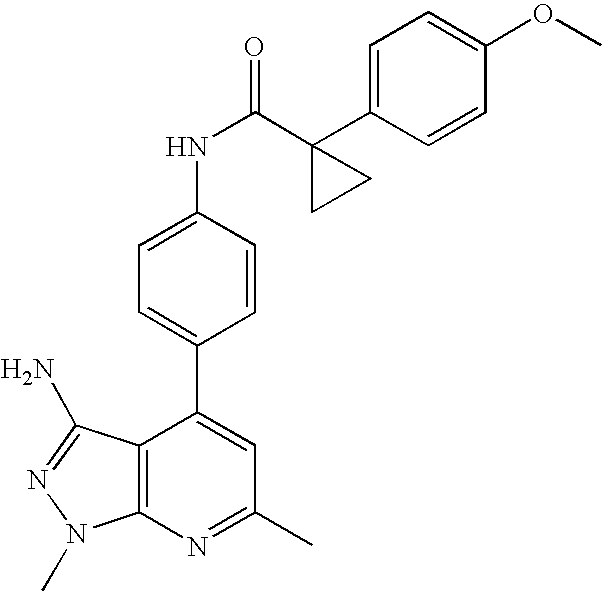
C1(C)=NC2=C(C(C3=CC=C(NC(=O)C4(C5=CC=C(OC)C=C5)CC4)C=C3)=C1)C(N)=NN2C
